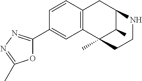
C1=CC2=C(C=C1C1=NN=C(C)O1)C1(C)C(C)C(C2)NCC1
